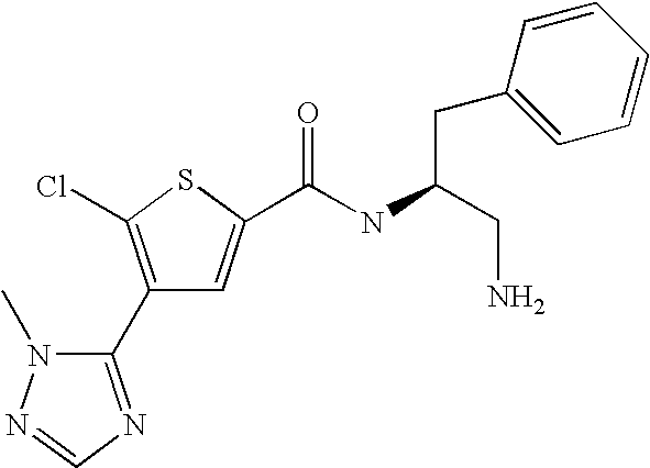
C1(C2=NC=NN2C)=C(Cl)SC(C(NC(CN)CC2=CC=CC=C2)=O)=C1
